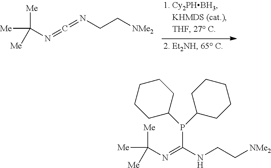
[Me]C([Me])([Me])N=C=NCC[NMe2].[Me]C([Me])([Me])N=C(P(C1CCCCC1)C1CCCCC1)NCC[NMe2]
